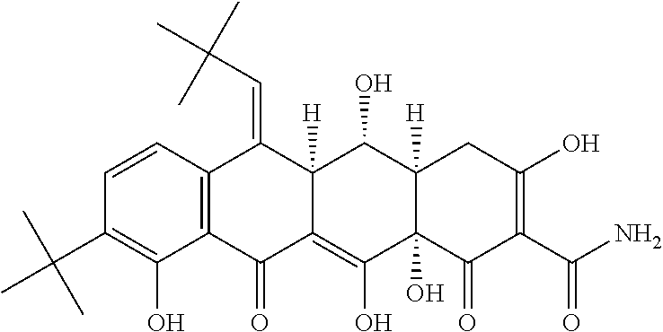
C1=CC2=C(C(O)=C1C(C)(C)C)C(=O)C1=C(O)C3(O)C([H])(C(O)C1([H])C2=CC(C)(C)C)CC(O)=C(C(N)=O)C3=O
